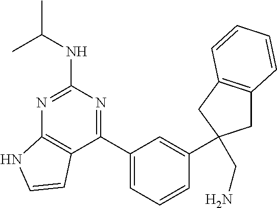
C1(C2=NC(NC(C)C)=NC3=C2C=CN3)=CC=CC(C2(CN)CC3=C(C2)C=CC=C3)=C1
